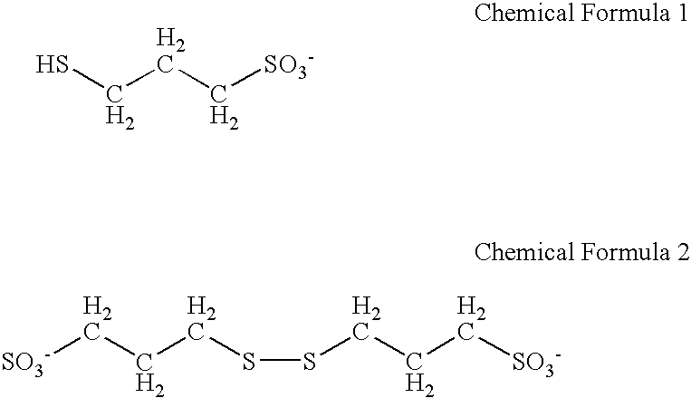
SCCC[SO3-].C(CCSSCCC[SO3-])[SO3-]
